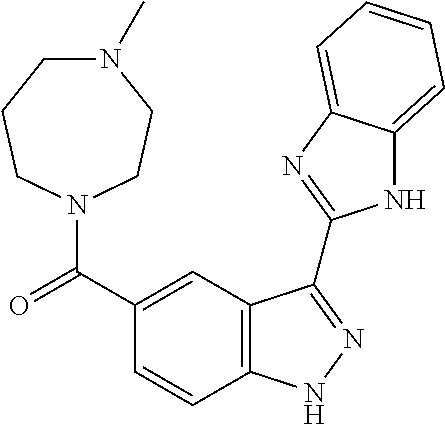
C1(C(=O)N2CCCN(C)CC2)=CC2=C(C=C1)NN=C2C1=NC2=CC=CC=C2N1
